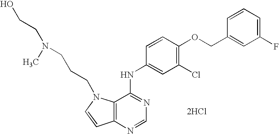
[2HCl].C1=CC(COC2=C(Cl)C=C(NC3=NC=NC4=C3N(CCCN(CCO)C)C=C4)C=C2)=CC(F)=C1
